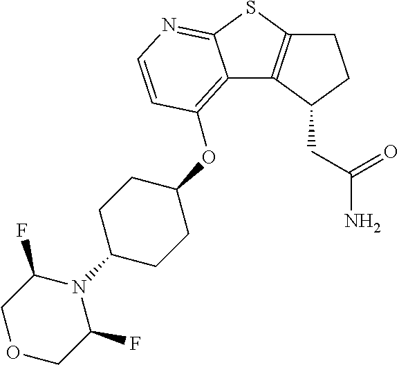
C12=C(OC3CCC(N4C(F)COCC4F)CC3)C=CN=C1SC1=C2C(CC(=O)N)CC1
